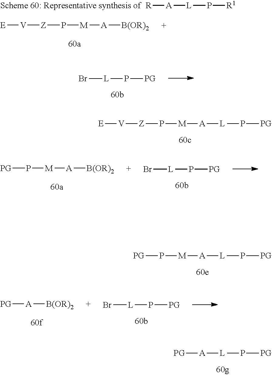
[A]([PG])[L]P[PG].[R][A][L]P[R1].[A]([B(OR)2])[M]P[Z][V][E].Br[L]P[PG].[A]([L]P[PG])[M]P[Z][V][E].[A]([L]P[PG])[M]P[PG].[B(OR)2][A][PG].Br[L]P[PG].Br[L]P[PG].[A]([B(OR)2])[M]P[PG]
